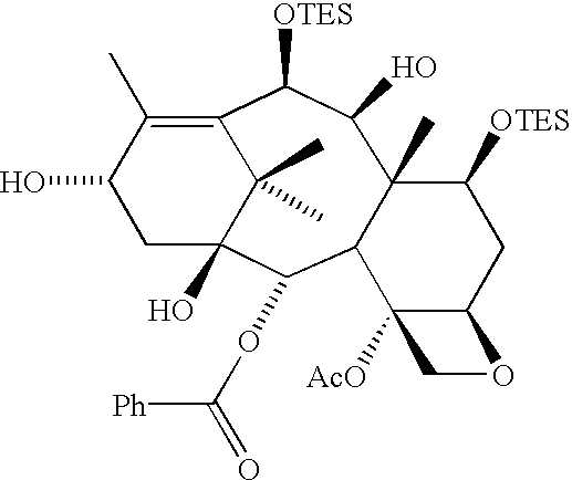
OC1CC2(O)C(C)(C)C(=C1C)C([OTES])C(O)C1(C)C(C2OC([Ph])=O)C2([AcO])C(CC1[OTES])OC2
